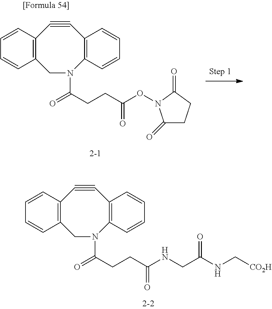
C1N(C(=O)CCC(=O)NCC(NC[CO2H])=O)C2=C(C#CC3=C1C=CC=C3)C=CC=C2.C1N(C(=O)CCC(=O)ON2C(=O)CCC2=O)C2=C(C#CC3=C1C=CC=C3)C=CC=C2
